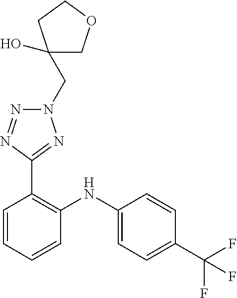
C1=CC(C(F)(F)F)=CC=C1NC1=C(C2=NN(CC3(O)COCC3)N=N2)C=CC=C1
